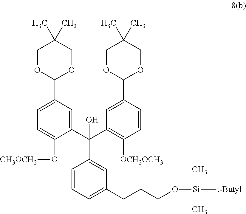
C1=CC=C(CCCO[Si](C)(C)[t-Butyl])C=C1C(C1=CC(C2OCC(C)(C)CO2)=CC=C1O[CH3OCH2])(C1=C([OCH2OCH3])C=CC(C2OCC(C)(C)CO2)=C1)O
